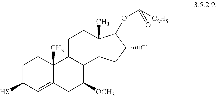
C1C(S)C=C2C(C)(C1)C1C(C([OCH3])C2)C2C(C)(CC1)C(OC([C2H5])=O)C(Cl)C2
